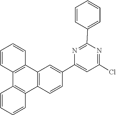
C12=C(C=CC=C1)C1=C(C=CC(C3=CC(Cl)=NC(C4=CC=CC=C4)=N3)=C1)C1=C2C=CC=C1
